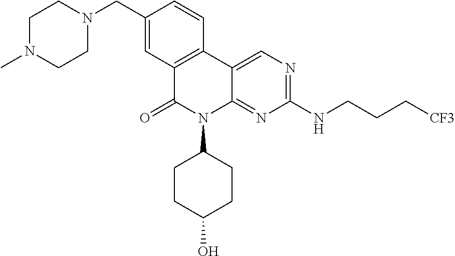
C1N(C)CCN(CC2=CC3=C(C=C2)C2=CN=C(NCCC[CF3])N=C2N(C2CCC(O)CC2)C3=O)C1
